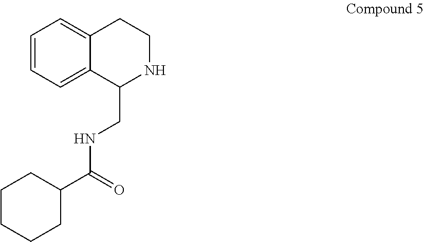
C(NC(C1CCCCC1)=O)C1C2=CC=CC=C2CCN1
